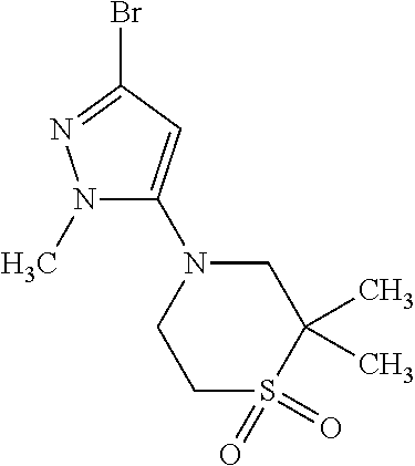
N1(C)C(N2CCS(=O)(=O)C(C)(C)C2)=CC(Br)=N1
